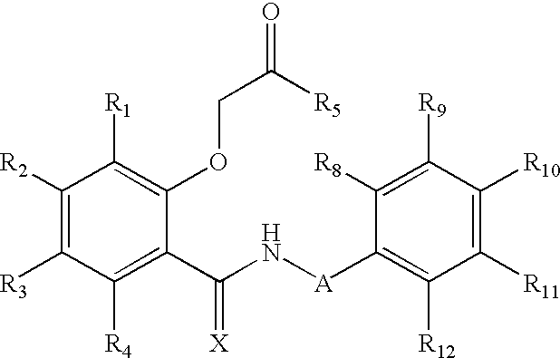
C1([R2])=C([R3])C([R4])=C(C(N[A]C2=C([R12])C([R11])=C([R10])C([R9])=C2[R8])=[X])C(OCC(=O)[R5])=C1[R1]
